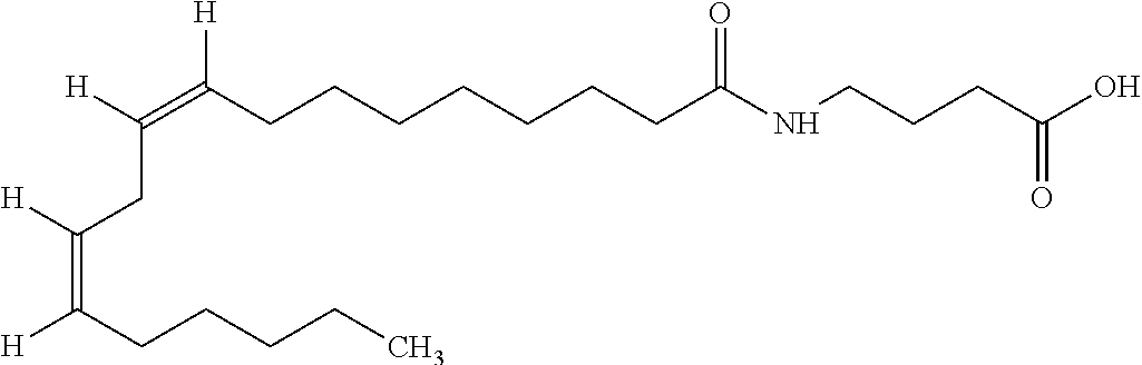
C(=C(CCCCCCCC(NCCCC(=O)O)=O)[H])([H])CC(=C([H])CCCCC)[H]
